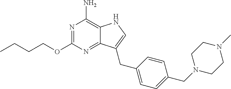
N1=C(OCCCC)N=C2C(=C1N)NC=C2CC1=CC=C(CN2CCN(C)CC2)C=C1
